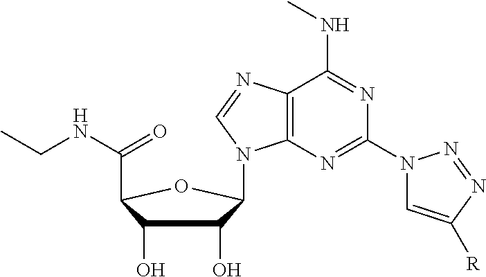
N1=CN(C2C(O)C(O)C(C(=O)NCC)O2)C2=C1C(NC)=NC(N1C=C([R])N=N1)=N2
